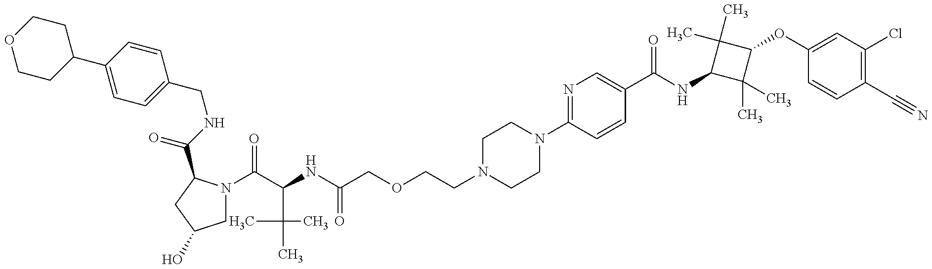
C1=C(C2CCOCC2)C=CC(CNC(=O)C2N(C(C(NC(COCCN3CCN(C4=NC=C(C(NC5C(C)(C)C(OC6=CC(Cl)=C(C#N)C=C6)C5(C)C)=O)C=C4)CC3)=O)C(C)(C)C)=O)CC(O)C2)=C1
